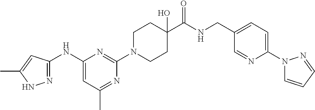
C1(NC2=NNC(C)=C2)=CC(C)=NC(N2CCC(C(NCC3=CC=C(N4C=CC=N4)N=C3)=O)(O)CC2)=N1
